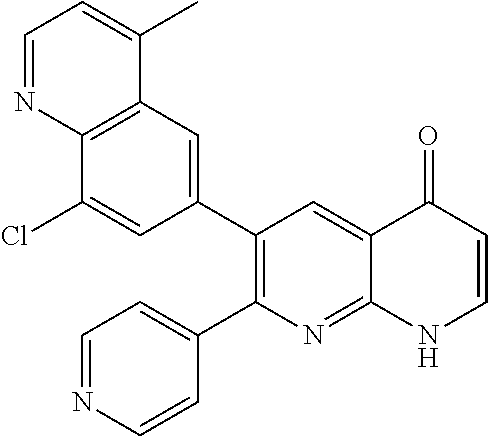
C12=C(C=C(C3=C(C4=CC=NC=C4)N=C4C(=C3)C(=O)C=CN4)C=C1Cl)C(C)=CC=N2
